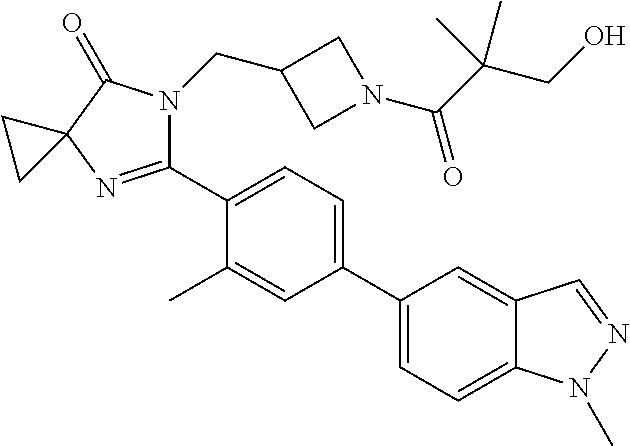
C1(C2=CC=C(C3=CC=C4C(=C3)C=NN4C)C=C2C)=NC2(C(=O)N1CC1CN(C(=O)C(CO)(C)C)C1)CC2
